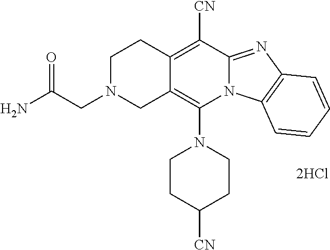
[2HCl].C1CC([CN])CCN1C1=C2C(=C([CN])C3=NC4=C(N13)C=CC=C4)CCN(CC(N)=O)C2
